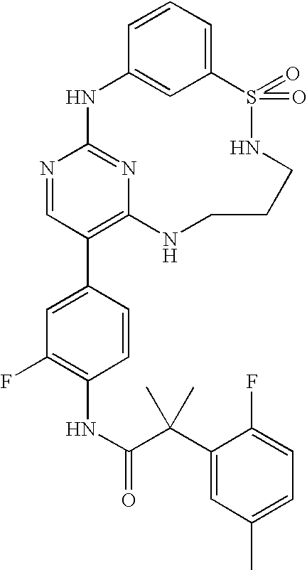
C12=CC=CC(=C1)NC1=NC(=C(C3=CC(F)=C(NC(=O)C(C4=CC(C)=CC=C4F)(C)C)C=C3)C=N1)NCCCNS2(=O)=O
